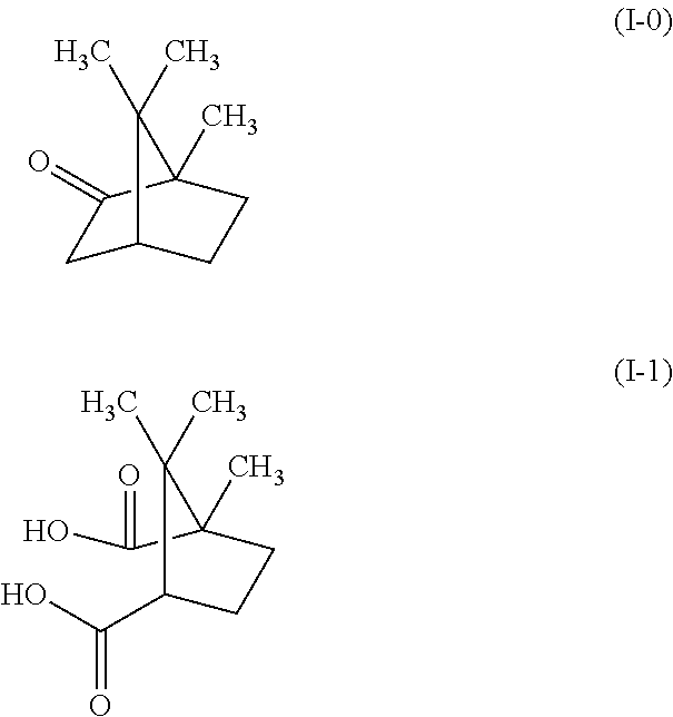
C1C2CCC(C)(C1=O)C2(C)C.C(C1CCC(C(=O)O)(C)C1(C)C)(O)=O
